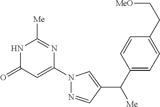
N1C(=O)C=C(N2N=CC(C(C3=CC=C(CC[MeO])C=C3)[Me])=C2)N=C1[Me]
